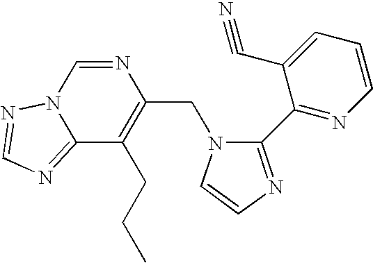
N1=CN2C(=NC=N2)C(CCC)=C1CN1C(C2=NC=CC=C2C#N)=NC=C1
